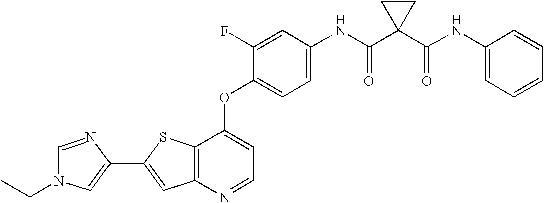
C12=C(SC(C3=CN(CC)C=N3)=C1)C(OC1=CC=C(NC(C3(C(NC4=CC=CC=C4)=O)CC3)=O)C=C1F)=CC=N2
